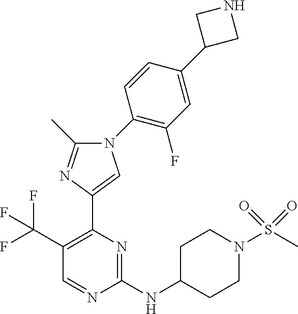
C1=NC(NC2CCN(S(C)(=O)=O)CC2)=NC(C2=CN(C3=C(F)C=C(C4CNC4)C=C3)C(C)=N2)=C1C(F)(F)F
